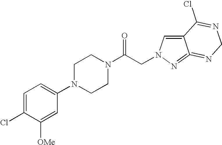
C1=C(Cl)C([OMe])=CC(N2CCN(C(CN3C=C4C(=N3)=NCN=C4Cl)=O)CC2)=C1
